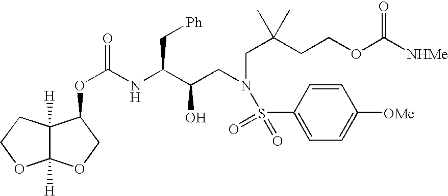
O(C(NC(C(CN(CC(CCOC([NHMe])=O)(C)C)S(=O)(=O)C1=CC=C([OMe])C=C1)O)C[Ph])=O)C1C2([H])C([H])(OCC2)OC1
